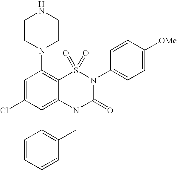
C1=C(Cl)C=C2C(=C1N1CCNCC1)S(=O)(=O)N(C1=CC=C([OMe])C=C1)C(=O)N2CC1=CC=CC=C1
